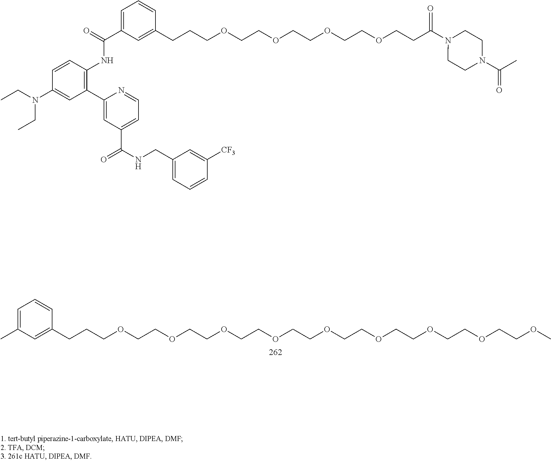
CC1=CC=CC(CCCOCCOCCOCCOCCOCCOCCOCCOCCOC)=C1.C1(N(CC)CC)=CC(C2=CC(C(NCC3=CC=CC([CF3])=C3)=O)=CC=N2)=C(NC(C2=CC=CC(CCCOCCOCCOCCOCCC(N3CCN(C(=O)C)CC3)=O)=C2)=O)C=C1
